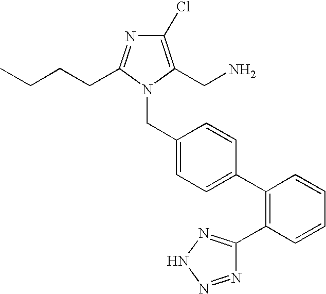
CCCCC1=NC(Cl)=C(CN)N1CC1=CC=C(C2=C(C3=NNN=N3)C=CC=C2)C=C1
